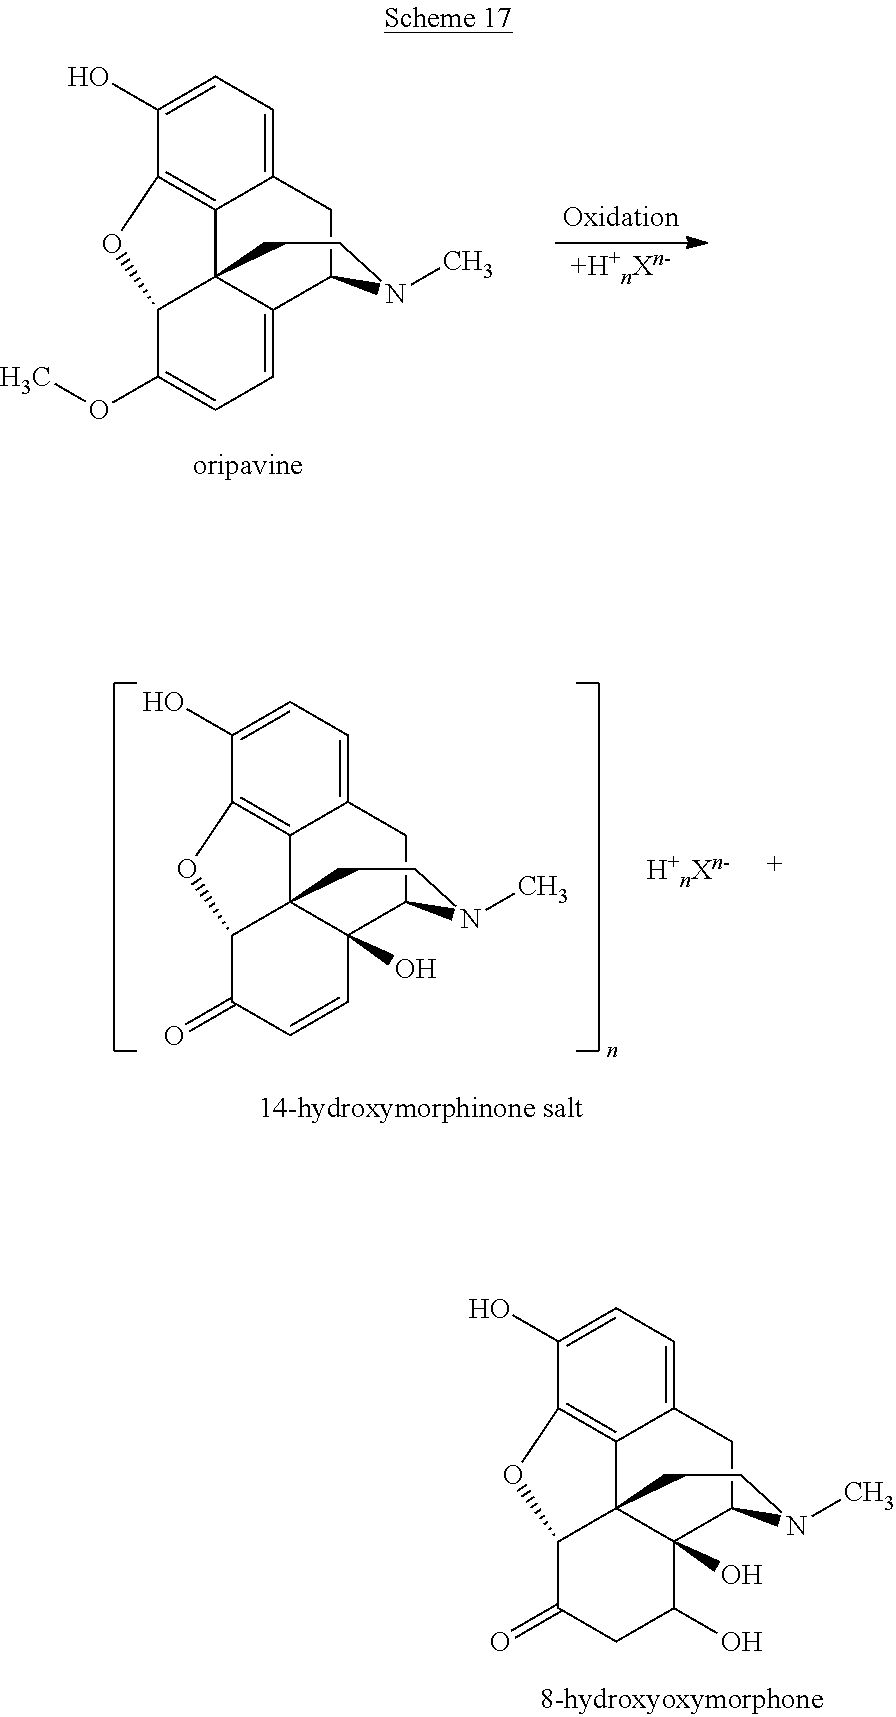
C12=CC=C(O)C3=C1C14C(=CC=C(OC)C1O3)C(C2)N(C)CC4.C12=CC=C(O)C3=C1C14C(O)(C(C2)N(C)CC1)C=CC(=O)C4O3.C12=CC=C(O)C3=C1C14C(O)(C(C2)N(C)CC1)C(O)CC(=O)C4O3
